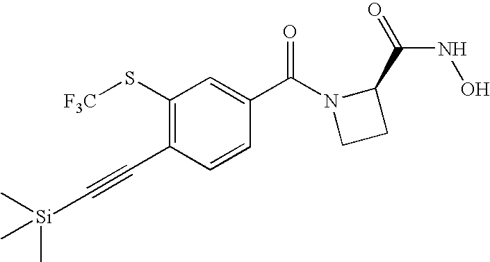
C1(S[F3C])=C(C#C[Si](C)(C)C)C=CC(C(N2CCC2C(=O)NO)=O)=C1
